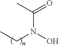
C(N(O)CC)(C)=O
